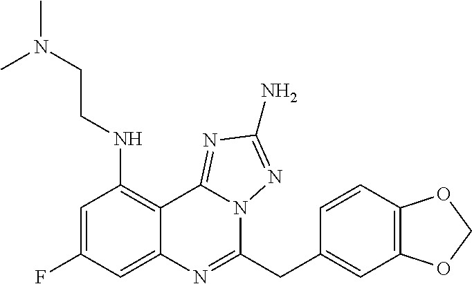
FC1=CC(NCCN(C)C)=C2C(=C1)N=C(CC1=CC3=C(C=C1)OCO3)N1C2=NC(N)=N1
